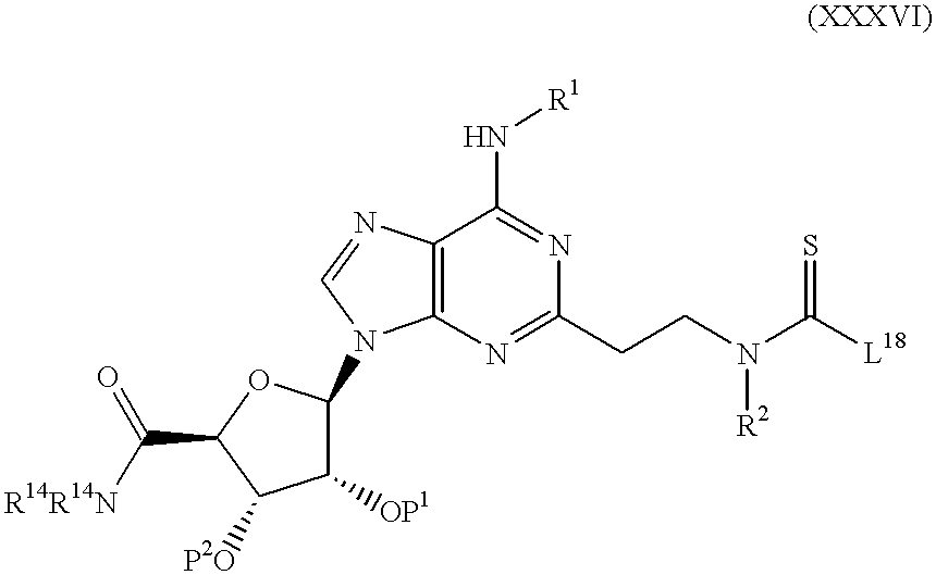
C12=C(N=C(CCN([R2])C(=S)[L18])N=C1N[R1])N(C1C([OP1])C([P2O])C(C(=O)[R14R14N])O1)C=N2
